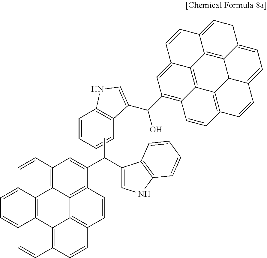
C1=CC=CC2=C1NC=C2C(O)C1=C2C3=C4C(=C1)C=CC1=CCC5=CC=C6C(C3=C(C=C6)C=C2)C5=C41.C12=C3C=C(C(C4=CNC5=C4C=CC=C5)C)C4=C1C1=C(C=C4)C=CC4=C1C1=C2C(=CC=C1C=C4)C=C3
